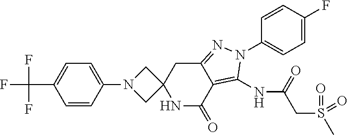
C1=CC(N2CC3(C2)NC(=O)C2=C(NC(CS(C)(=O)=O)=O)N(C4=CC=C(F)C=C4)N=C2C3)=CC=C1C(F)(F)F
